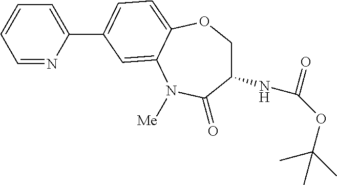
C1(NC(OC(C)(C)C)=O)COC2=CC=C(C3=CC=CC=N3)C=C2N([Me])C1=O
